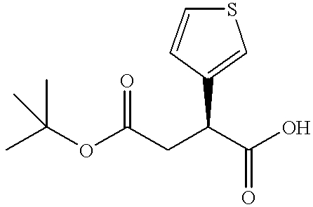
C(OC(CC(C(O)=O)C1=CSC=C1)=O)(C)(C)C
